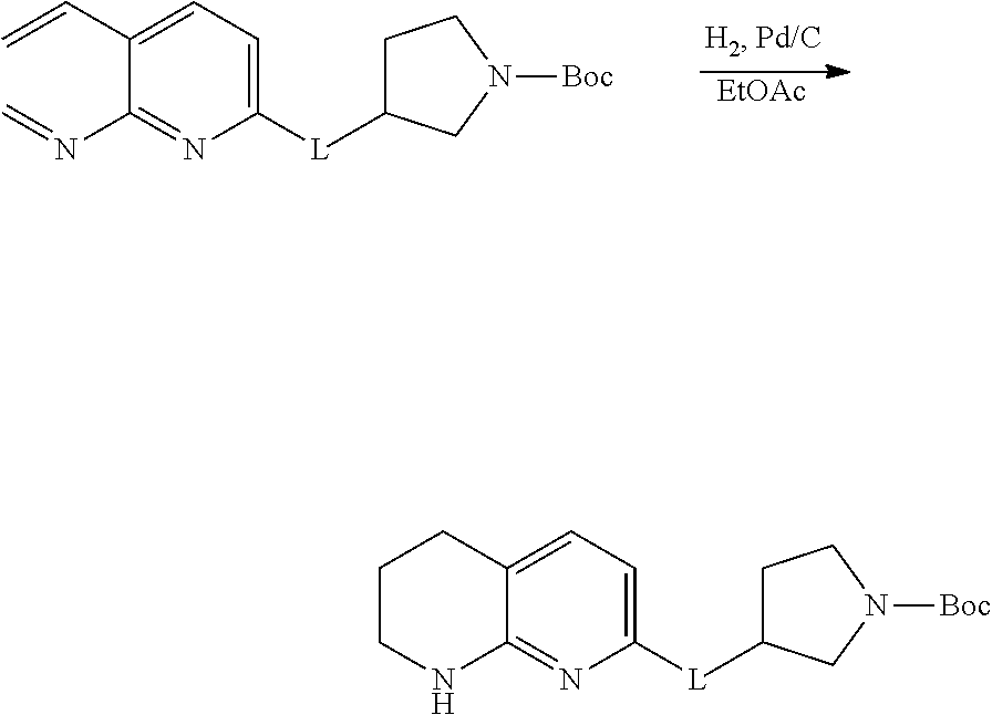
[EtOAc].C1=C([L]C2CCN([Boc])C2)N=C(N=C)C(C=C)=C1.C1=C([L]C2CCN([Boc])C2)N=C2C(=C1)CCCN2
